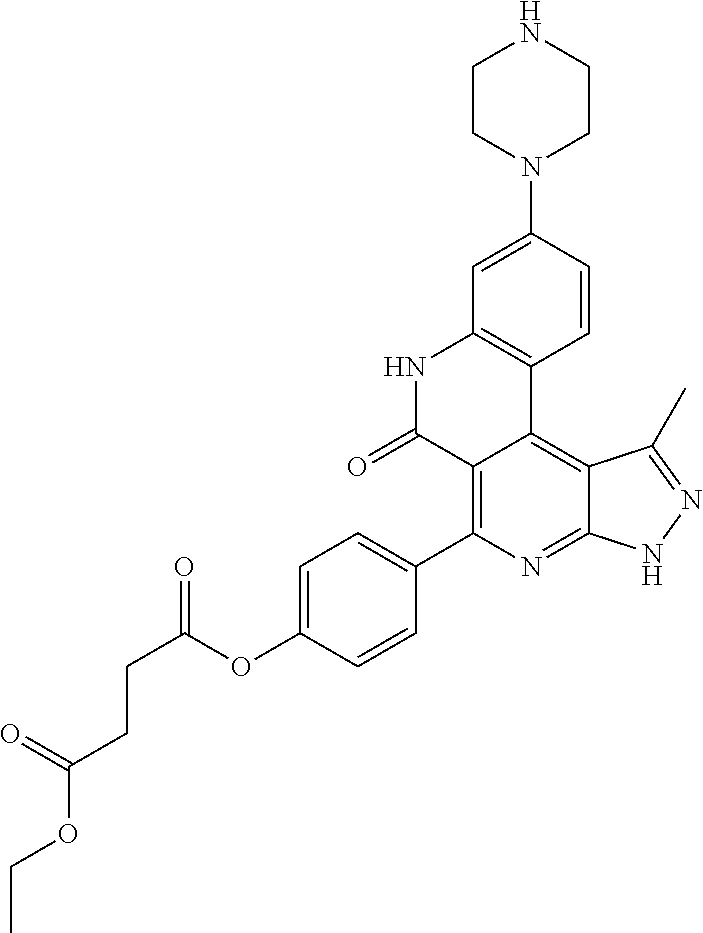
C1=C(OC(CCC(OCC)=O)=O)C=CC(C2=C3C(=C4C(=N2)NN=C4C)C2=C(NC3=O)C=C(N3CCNCC3)C=C2)=C1
